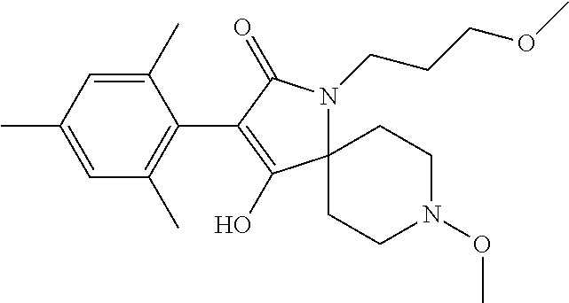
C1(C)=CC(C)=CC(C)=C1C1=C(O)C2(N(CCCOC)C1=O)CCN(OC)CC2
